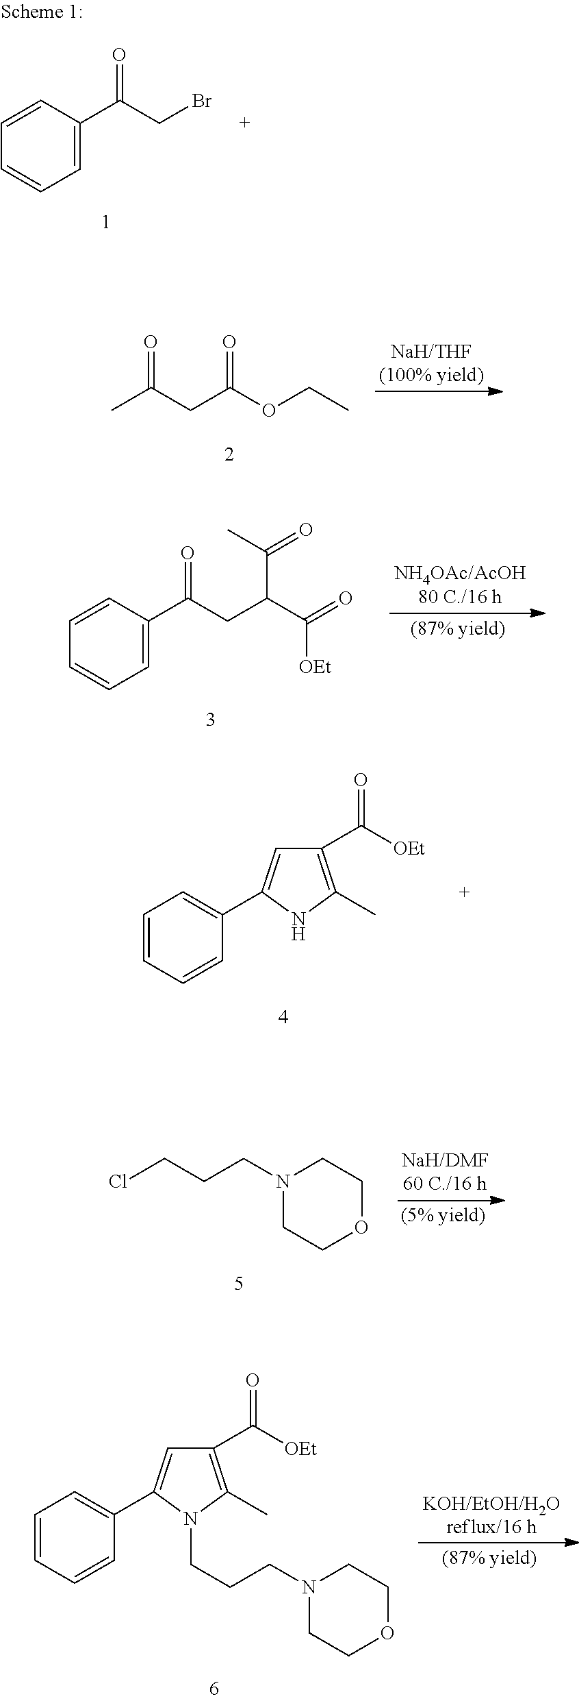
C1=CC=CC=C1C(CBr)=O.CC(CC(OCC)=O)=O.C1=CC=CC=C1C(CC(C(=O)[OEt])C(=O)C)=O.C1=CC=CC(C2=CC(C([OEt])=O)=C(C)N2)=C1.N1(CCCCl)CCOCC1.C1=CC=CC(C2=CC(C([OEt])=O)=C(C)N2CCCN2CCOCC2)=C1
